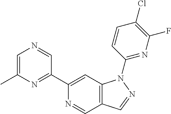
C12=C(C=C(C3=NC(C)=CN=C3)N=C1)N(C1=NC(F)=C(Cl)C=C1)N=C2
